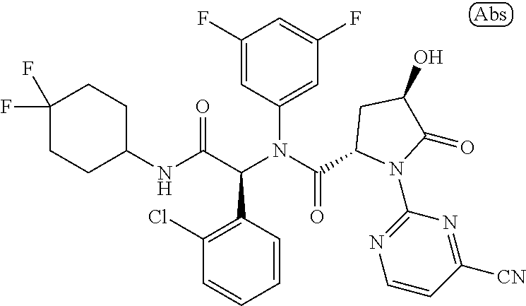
C1(NC(C(N(C(=O)C2N(C3=NC=CC([CN])=N3)C(=O)C(O)C2)C2=CC(F)=CC(F)=C2)C2=C(Cl)C=CC=C2)=O)CCC(F)(F)CC1
